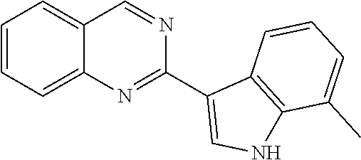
C1=CC=C2C(=C1)C=NC(C1=CNC3=C1C=CC=C3C)=N2
